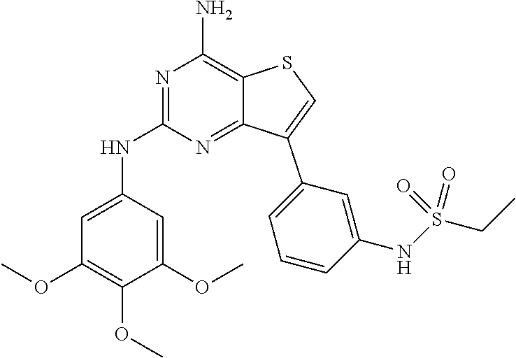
N1=C(NC2=CC(OC)=C(OC)C(OC)=C2)N=C2C(=C1N)SC=C2C1=CC=CC(NS(CC)(=O)=O)=C1
